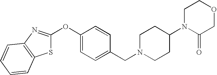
S1C(OC2=CC=C(CN3CCC(N4C(=O)COCC4)CC3)C=C2)=NC2=C1C=CC=C2
